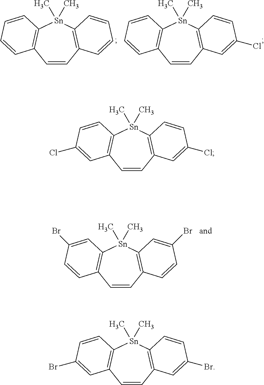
C1=CC2=C([Sn](C)(C)C3=C1C=CC=C3)C=CC=C2.C1=CC2=C([Sn](C)(C)C3=C1C=CC=C3)C=CC(Cl)=C2.C1=CC2=C([Sn](C)(C)C3=C1C=CC(Br)=C3)C=C(Br)C=C2.C1=CC2=C([Sn](C)(C)C3=C1C=C(Cl)C=C3)C=CC(Cl)=C2.C1=CC2=C([Sn](C)(C)C3=C1C=C(Br)C=C3)C=CC(Br)=C2
